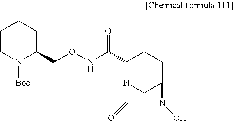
C1(C(NOCC2CCCCN2[Boc])=O)N2CC(CC1)N(O)C2=O
